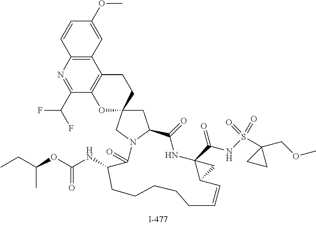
C1=CC2=C(C=C1OC)C1=C(C(C(F)F)=N2)OC2(CC1)CC1N(C2)C(=O)C(NC(OC(CC)C)=O)CCCCCC=CC2C(C(NS(C3(COC)CC3)(=O)=O)=O)(NC1=O)C2
